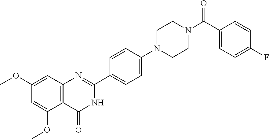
C12=C(C=C(OC)C=C1OC)N=C(C1=CC=C(N3CCN(C(C4=CC=C(F)C=C4)=O)CC3)C=C1)NC2=O
